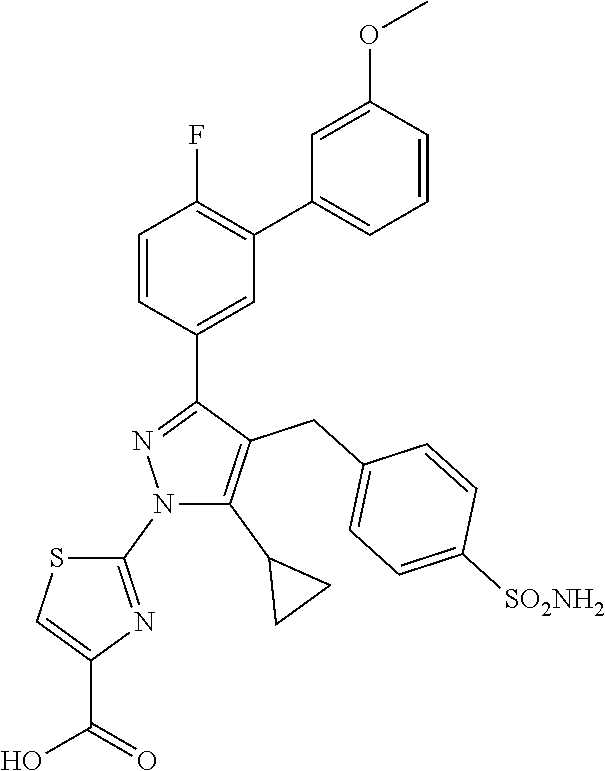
S1C=C(C(O)=O)N=C1N1C(C2CC2)=C(CC2=CC=C([SO2NH2])C=C2)C(C2=CC(C3=CC=CC(OC)=C3)=C(F)C=C2)=N1
